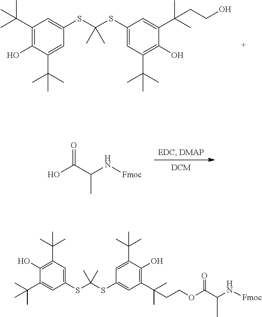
C1(C(C)(C)C)=C(O)C(C(C)(C)C)=CC(SC(SC2=CC(C(C)(C)C)=C(O)C(C(C)(C)CCO)=C2)(C)C)=C1.O=C(C(N[Fmoc])C)O.C1(C(C)(C)C)=CC(SC(SC2=CC(C(C)(C)CCOC(C(N[Fmoc])C)=O)=C(O)C(C(C)(C)C)=C2)(C)C)=CC(C(C)(C)C)=C1O
